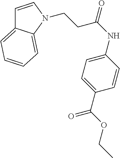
C1=CN(CCC(=O)NC2=CC=C(C(=O)OCC)C=C2)C2=CC=CC=C12
